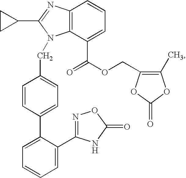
C12=C(C(C(=O)OCC3=C(C)OC(=O)O3)=CC=C1)N(CC1=CC=C(C3=CC=CC=C3C3=NOC(=O)N3)C=C1)C(C1CC1)=N2
